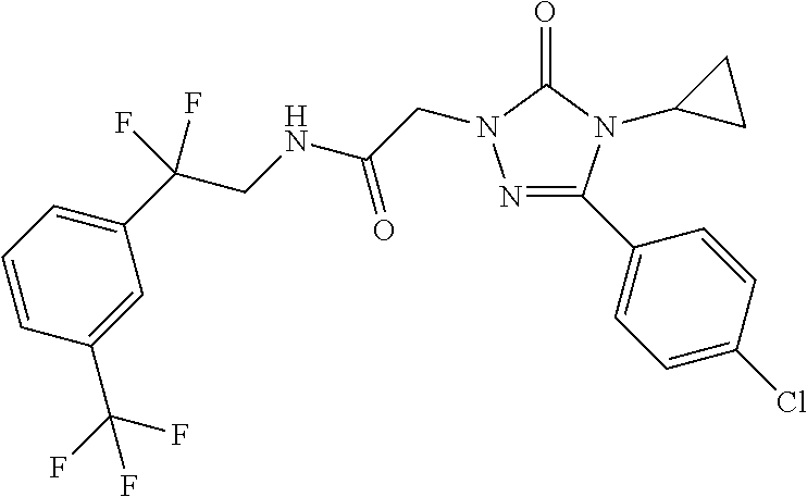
C1=CC(C(F)(F)F)=CC(C(CNC(CN2N=C(C3=CC=C(Cl)C=C3)N(C3CC3)C2=O)=O)(F)F)=C1
